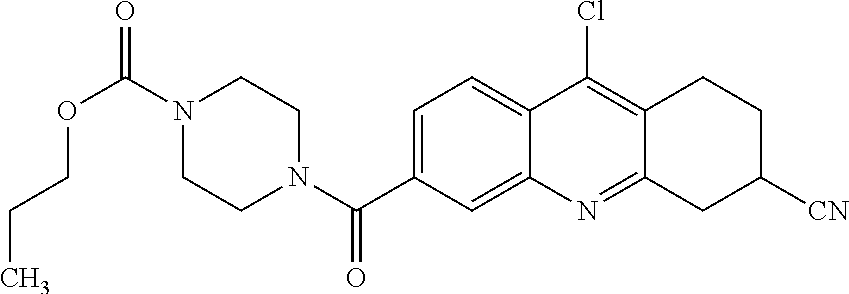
N1(C(OCCC)=O)CCN(C(=O)C2=CC=C3C(=C2)N=C2C(=C3Cl)CCC([CN])C2)CC1
